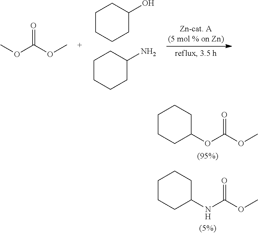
C1CCC(NC(OC)=O)CC1.C1CCC(OC(OC)=O)CC1.O(C)C(OC)=O.C1CCCC(O)C1.C1CCCC(N)C1
